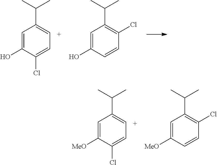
C1=C(O)C(Cl)=CC=C1C(C)C.C1=C(O)C=CC(Cl)=C1C(C)C.C1=C([MeO])C(Cl)=CC=C1C(C)C.C1=C([MeO])C=CC(Cl)=C1C(C)C
